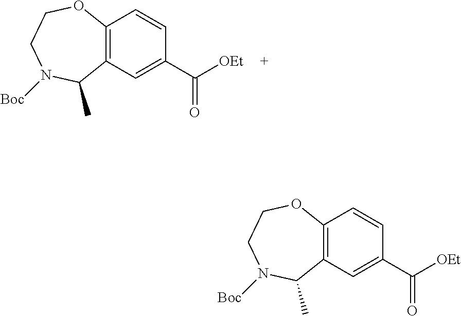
C12=C(C=C(C([OEt])=O)C=C1)C(C)N([Boc])CCO2.C12=C(C=C(C([OEt])=O)C=C1)C(C)N([Boc])CCO2
